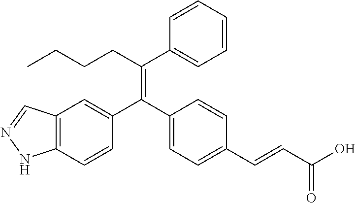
C12=C(C=CC(C(C3=CC=C(C=CC(O)=O)C=C3)=C(CCCC)C3=CC=CC=C3)=C1)NN=C2
